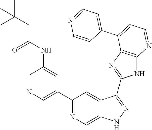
C1=NC=C(C2=NC=C3C(=C2)C(C2=NC4=C(N2)N=CC=C4C2=CC=NC=C2)=NN3)C=C1NC(=O)CC(C)(C)C
